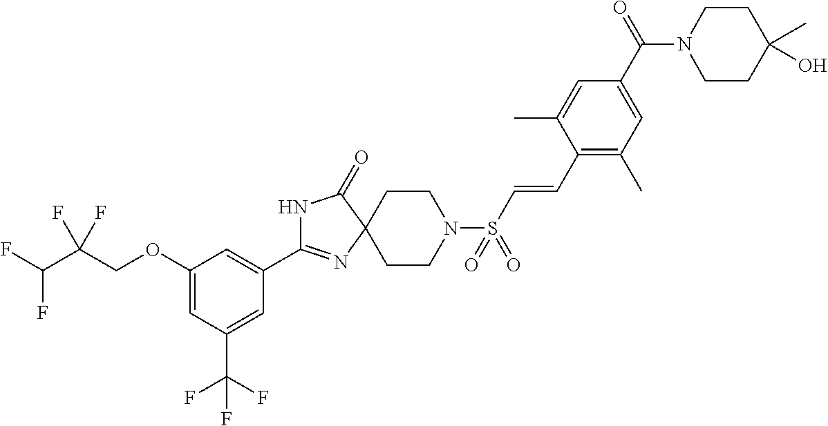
N1C(C2=CC(OCC(C(F)F)(F)F)=CC(C(F)(F)F)=C2)=NC2(C1=O)CCN(S(C=CC1=C(C)C=C(C(N3CCC(C)(O)CC3)=O)C=C1C)(=O)=O)CC2
